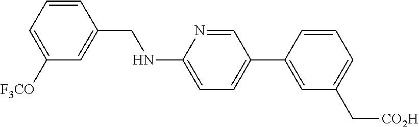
C1=CC(CNC2=CC=C(C3=CC(C[CO2H])=CC=C3)C=N2)=CC([F3CO])=C1
